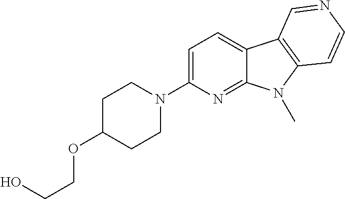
C1=C(N2CCC(OCCO)CC2)N=C2C(=C1)C1=C(N2C)C=CN=C1
